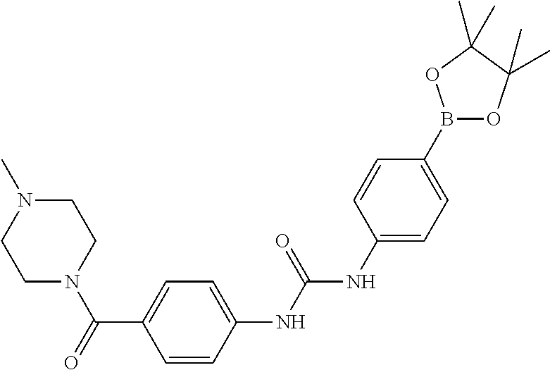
C1(NC(NC2=CC=C(B3OC(C)(C)C(C)(C)O3)C=C2)=O)=CC=C(C(=O)N2CCN(C)CC2)C=C1
